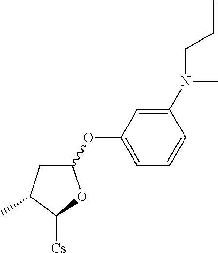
C1(OC2=CC=CC(N(C)CCC)=C2)CC(C)C([Cs])O1
